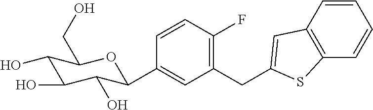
C1(CC2=CC3=C(C=CC=C3)S2)=C(F)C=CC(C2C(O)C(O)C(O)C(CO)O2)=C1
